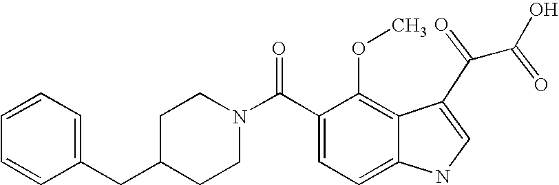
C1=CC=C(CC2CCN(C(C3=CC=C4C(=C3OC)C(C(C(O)=O)=O)=CN4)=O)CC2)C=C1
